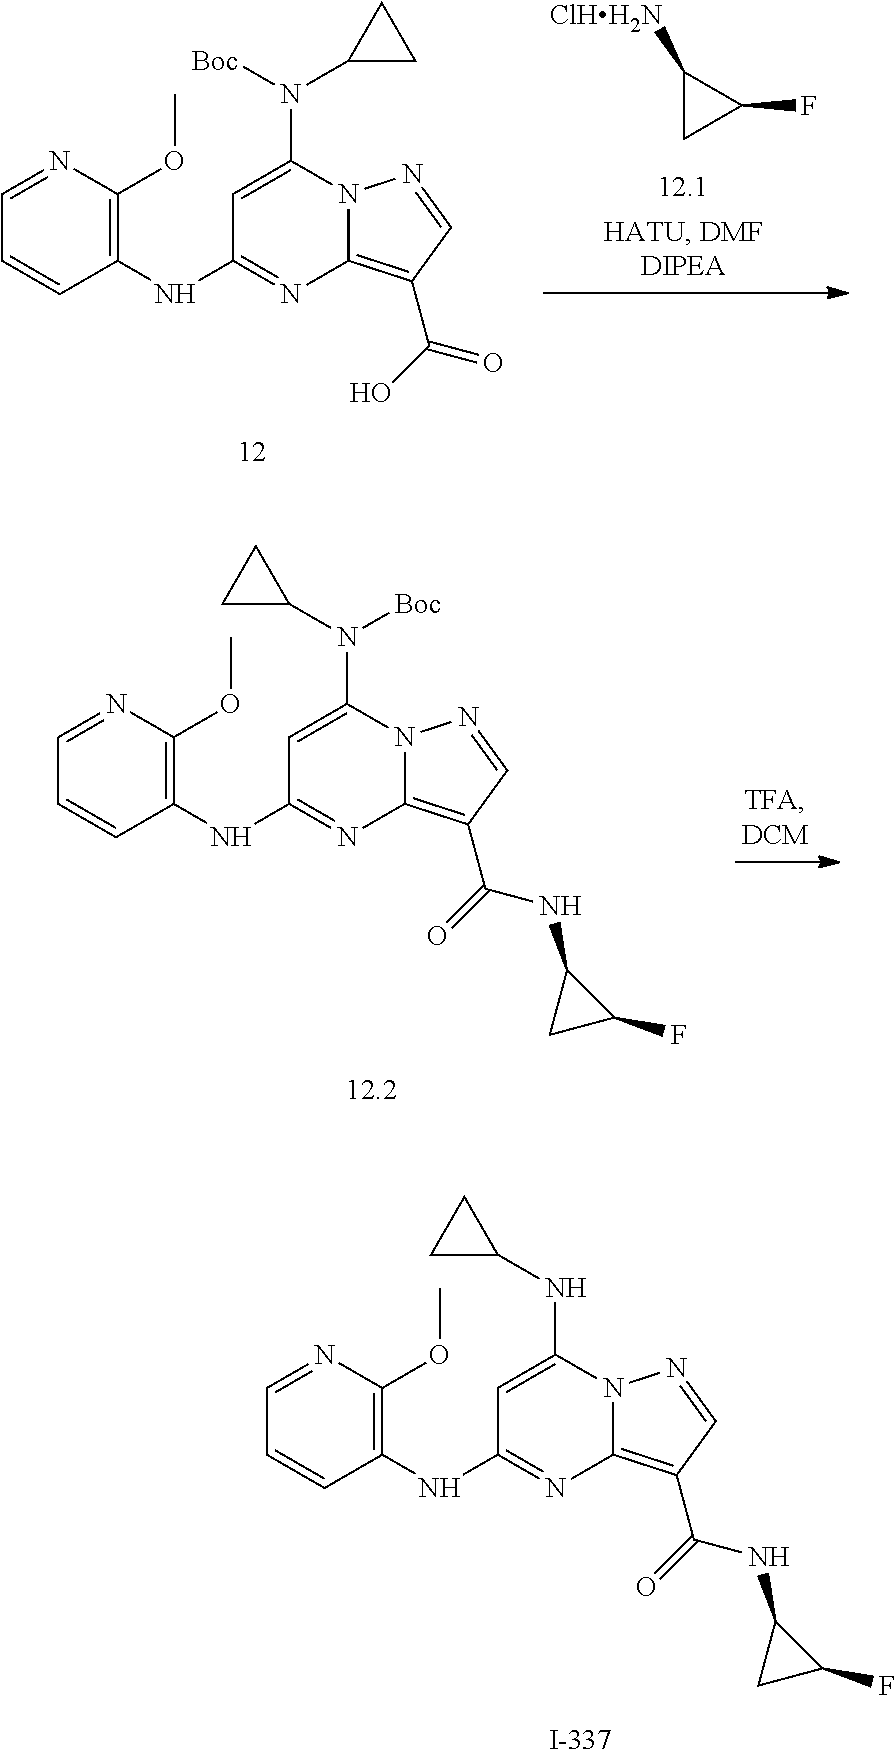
C1=C(NC2CC2)N2C(=C(C(NC3CC3F)=O)C=N2)N=C1NC1=C(OC)N=CC=C1.C1([ClHH2N])CC1F.C1=C(N([Boc])C2CC2)N2C(=C(C(O)=O)C=N2)N=C1NC1=C(OC)N=CC=C1.C1=C(N([Boc])C2CC2)N2C(=C(C(NC3CC3F)=O)C=N2)N=C1NC1=C(OC)N=CC=C1
